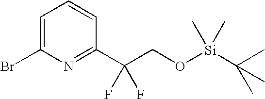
C1=C(Br)N=C(C(CO[Si](C(C)(C)C)(C)C)(F)F)C=C1
